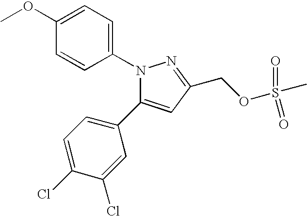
N1(C2=CC=C(OC)C=C2)N=C(COS(=O)(=O)C)C=C1C1=CC=C(Cl)C(Cl)=C1
